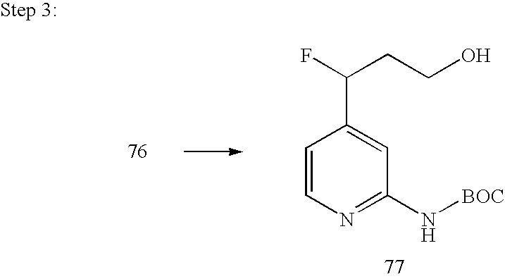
C1=CN=C(N[BOC])C=C1C(F)CCO
